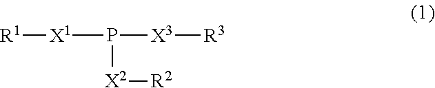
[R1][X1]P([X3][R3])[X2][R2]
